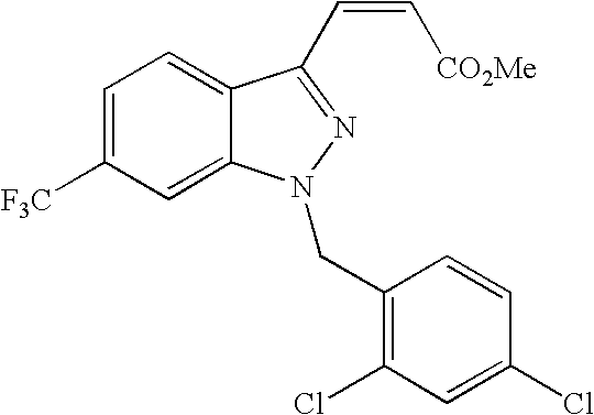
C1=C([F3C])C=C2C(=C1)C(C=C[CO2Me])=NN2CC1=C(Cl)C=C(Cl)C=C1
